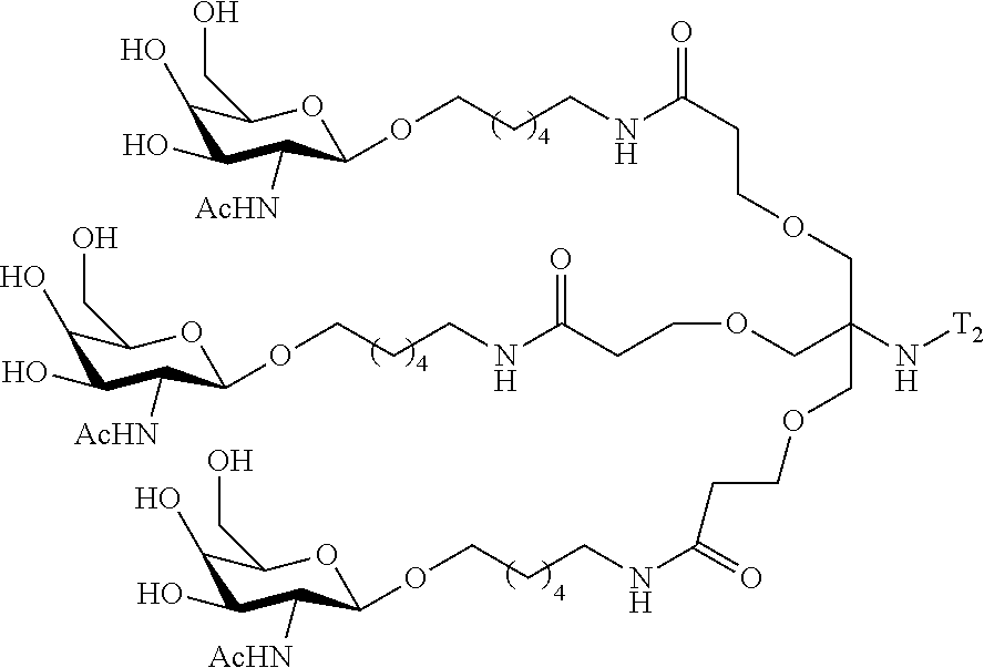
O(C1C([AcHN])C(O)C(O)C(CO)O1)CCCNC(=O)CCOCC(COCCC(NCCCOC1C([AcHN])C(O)C(O)C(CO)O1)=O)(COCCC(NCCCOC1C([AcHN])C(O)C(O)C(CO)O1)=O)N[T2]
